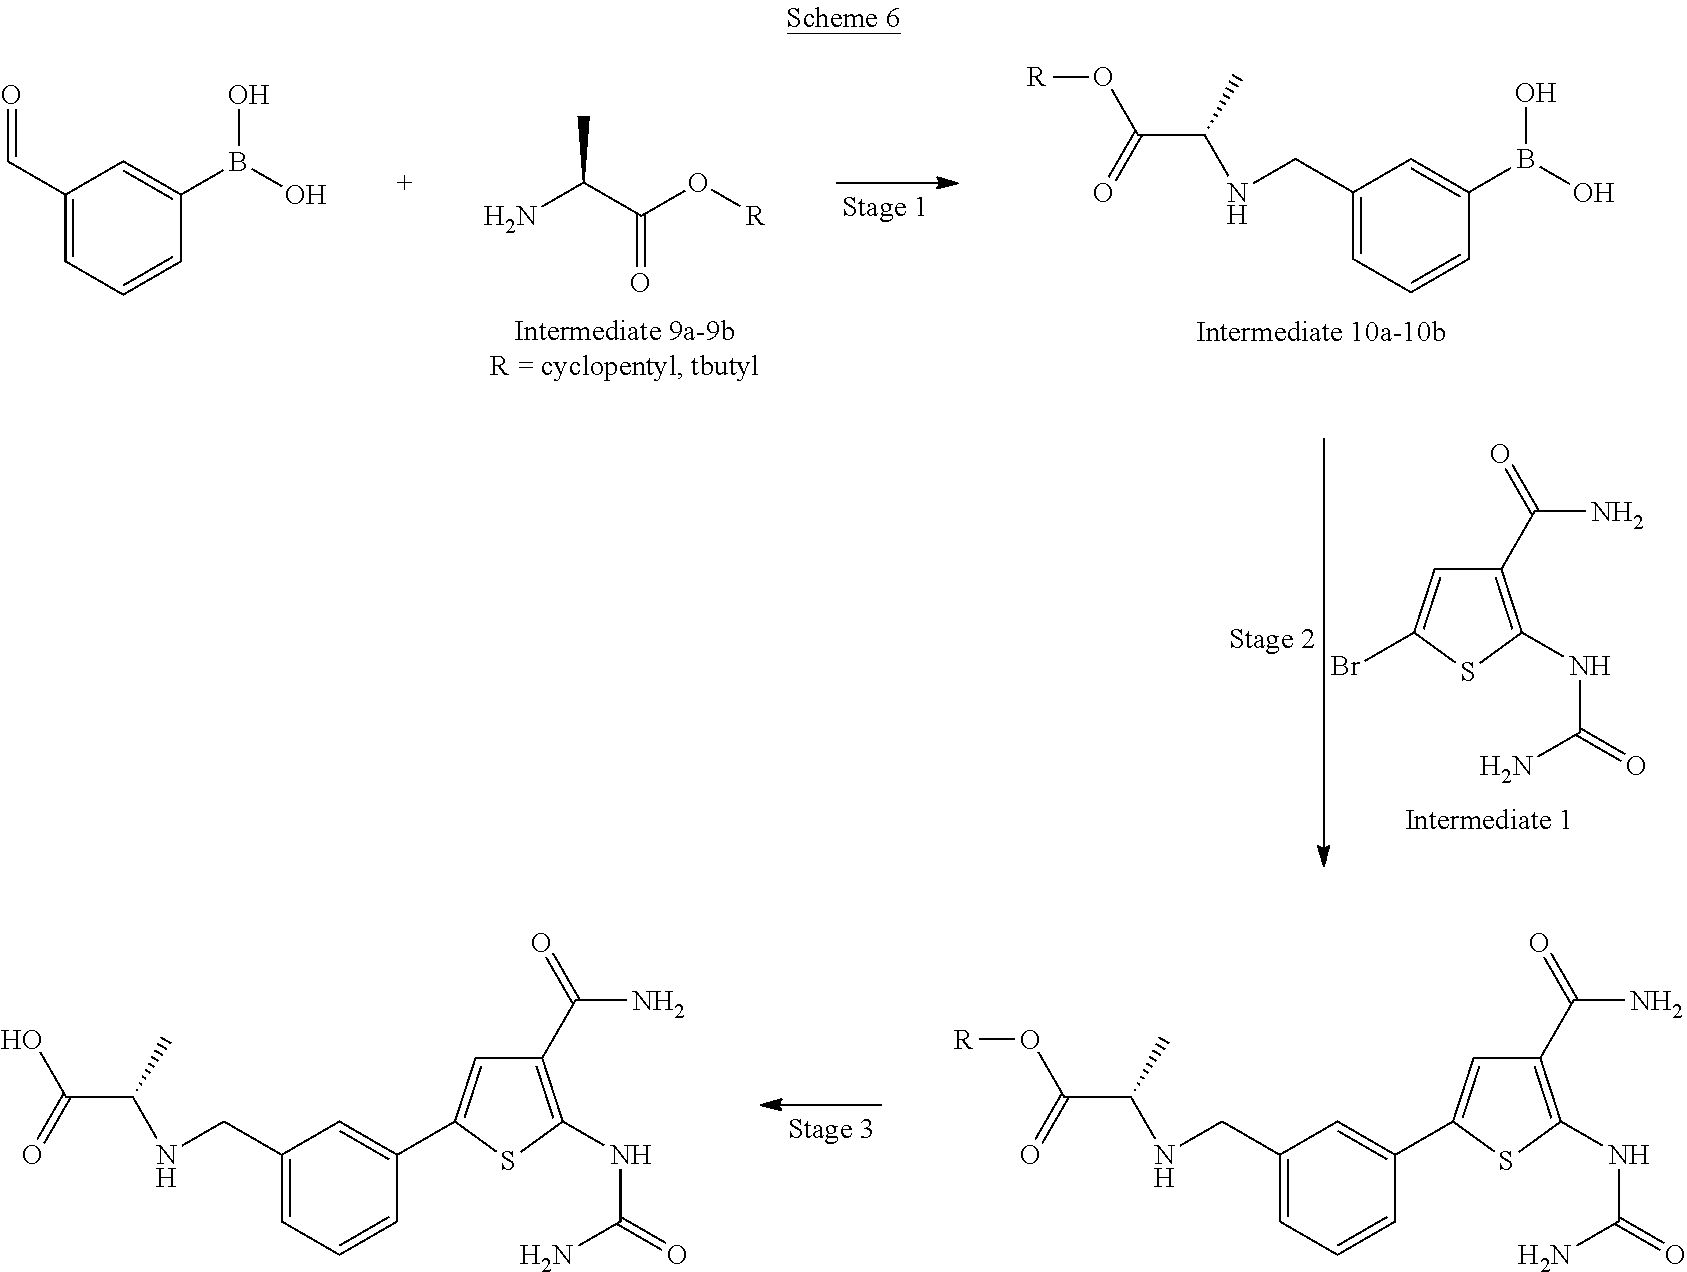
CC(C(O[R])=O)N.C1(CNC(C)C(=O)O[R])=CC=CC(B(O)O)=C1.C1(C(=O)N)=C(NC(=O)N)SC(Br)=C1.C1(C=O)=CC=CC(B(O)O)=C1.C1(CNC(C)C(=O)O[R])=CC=CC(C2=CC(C(=O)N)=C(NC(=O)N)S2)=C1.C1(CNC(C)C(=O)O)=CC=CC(C2=CC(C(=O)N)=C(NC(=O)N)S2)=C1
